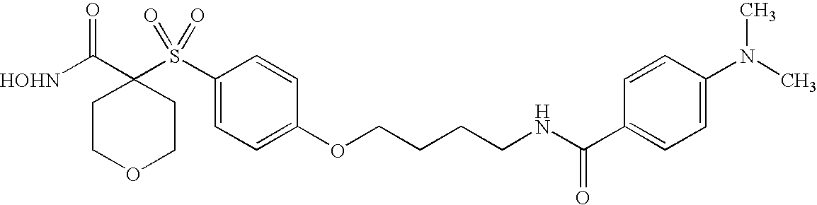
[HOHN]C(C1(S(C2=CC=C(OCCCCNC(C3=CC=C(N(C)C)C=C3)=O)C=C2)(=O)=O)CCOCC1)=O
